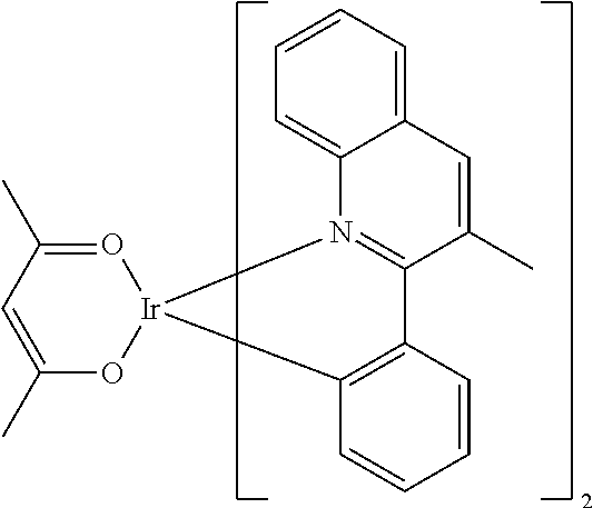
C12=CC=CC=C1C=C(C)C1=N2[Ir]2(C3=C1C=CC=C3)OC(C)=CC(C)=O2
